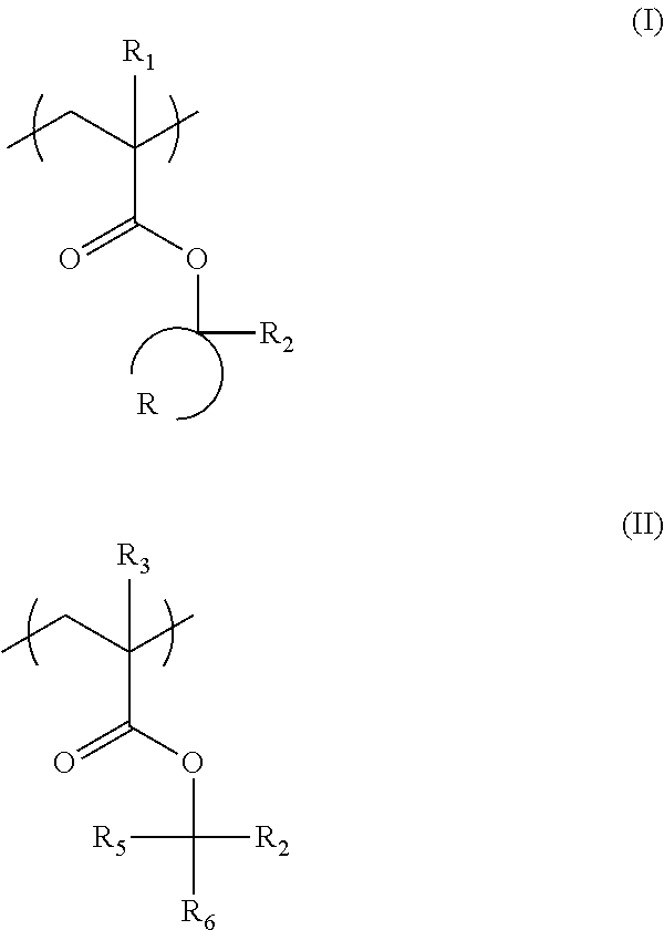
CCC(C)([R1])C(=O)OC[R2].[R].CCC(C)([R3])C(=O)OC([R2])([R6])[R5]
